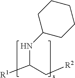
C(C[R2])(NC1CCCCC1)[R1]
